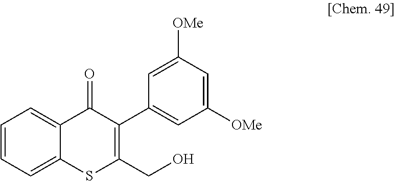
C1=CC=C2C(=C1)C(=O)C(C1=CC([OMe])=CC([OMe])=C1)=C(CO)S2
